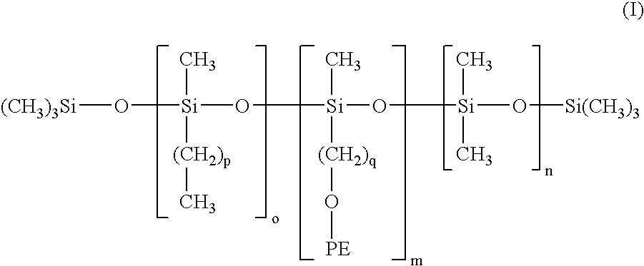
[(CH3)3Si]O[Si](C)([(CH2)p]C)O[Si](O[Si](O[Si(CH3)3])(C)C)([(CH2)q]O[PE])C
